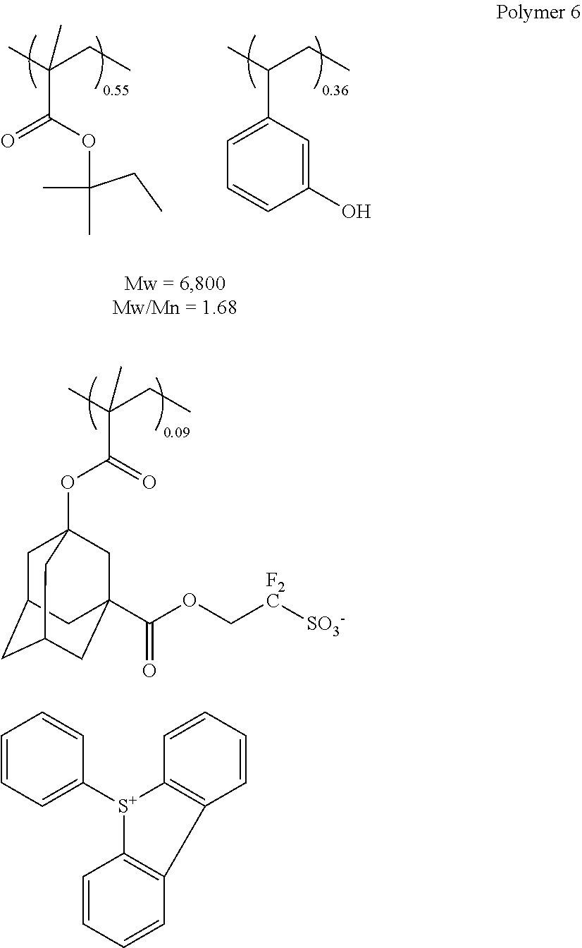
CC(CC)(C)C(OC(C)(CC)C)=O.CC(CC)C1=CC=CC(O)=C1.CC(CC)(C)C(=O)OC12CC3CC(CC(C(OC[F2C][SO3-])=O)(C1)C3)C2.C1=CC=C([S+]2C3=C(C=CC=C3)C3=C2C=CC=C3)C=C1
